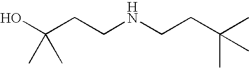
C(CNCCC(C)(C)C)C(O)(C)C
